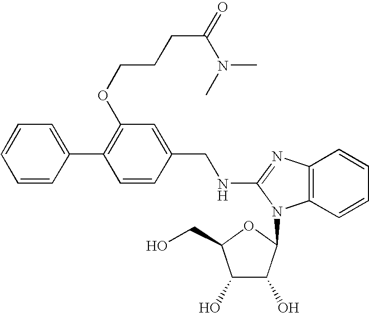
C1=C(C2=C(OCCCC(=O)N(C)C)C=C(CNC3=NC4=C(C=CC=C4)N3C3C(O)C(O)C(CO)O3)C=C2)C=CC=C1
